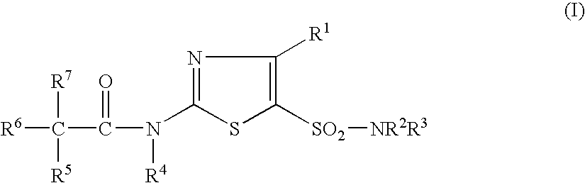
[R6]C(C(N(C1=NC([R1])=C([SO2][NR2R3])S1)[R4])=O)([R7])[R5]
